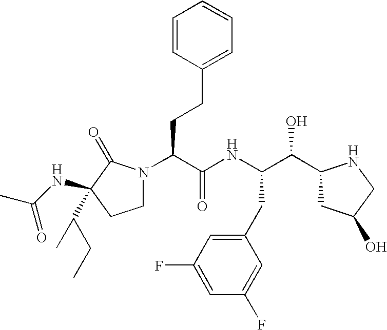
C(C(C1CC(O)CN1)O)(NC(C(N1CCC(NC(C)=O)(C(C)CC)C1=O)CCC1=CC=CC=C1)=O)CC1=CC(F)=CC(F)=C1
